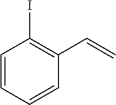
C1=CC=CC(C=C)=C1I
